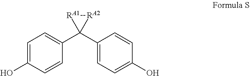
C1=C(O)C=CC(C2(C3=CC=C(O)C=C3)[RA1][RA2]2)=C1
